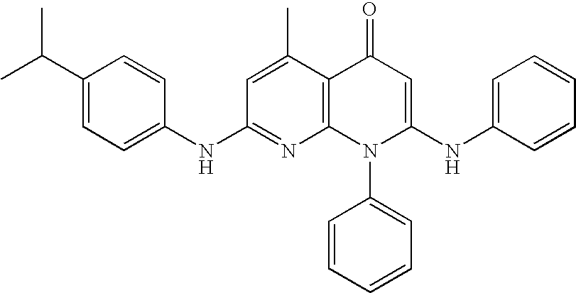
C1(NC2=CC=C(C(C)C)C=C2)=NC2=C(C(C)=C1)C(=O)C=C(NC1=CC=CC=C1)N2C1=CC=CC=C1
